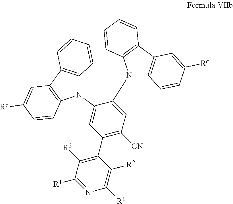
N1(C2=CC(C3=C([R2])C([R1])=NC([R1])=C3[R2])=C([CN])C=C2N2C3=C(C4=C2C=CC=C4)C=C([Rc])C=C3)C2=C(C3=C1C=CC([Rc])=C3)C=CC=C2
